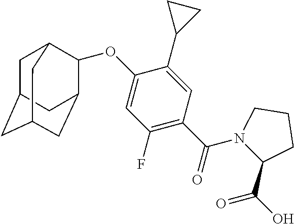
C1C2CC3CC(C2)C(OC2=CC(F)=C(C(=O)N4CCCC4C(=O)O)C=C2C2CC2)C1C3
